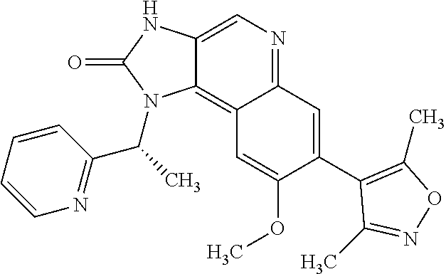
C12=C3C(=NC=C1NC(=O)N2C(C)C1=NC=CC=C1)C=C(C1=C(C)ON=C1C)C(OC)=C3
